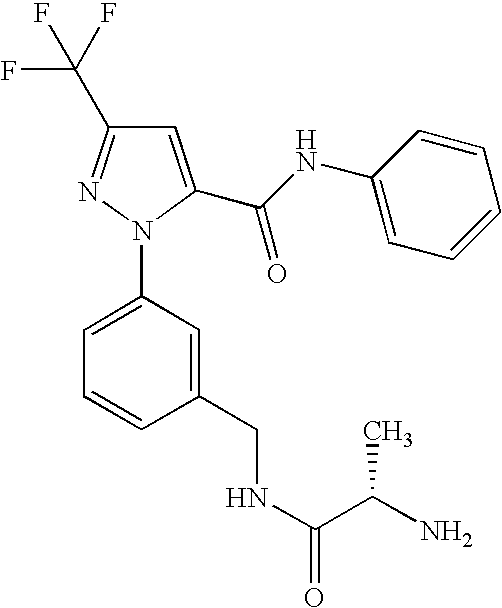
C1=C(C(NC2=CC=CC=C2)=O)N(C2=CC=CC(CNC(=O)C(N)C)=C2)N=C1C(F)(F)F
